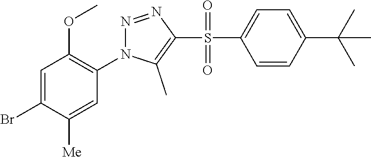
C1=C(Br)C([Me])=CC(N2N=NC(S(C3=CC=C(C(C)(C)C)C=C3)(=O)=O)=C2C)=C1OC
